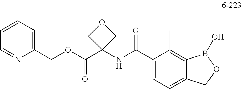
C1(COC(C2(NC(C3=CC=C4C(=C3C)B(O)OC4)=O)COC2)=O)=CC=CC=N1
